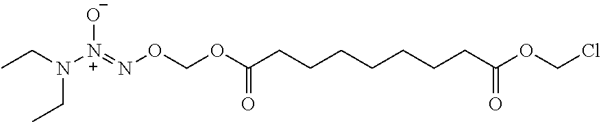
CCN([N+](=NOCOC(CCCCCCCC(OCCl)=O)=O)[O-])CC
